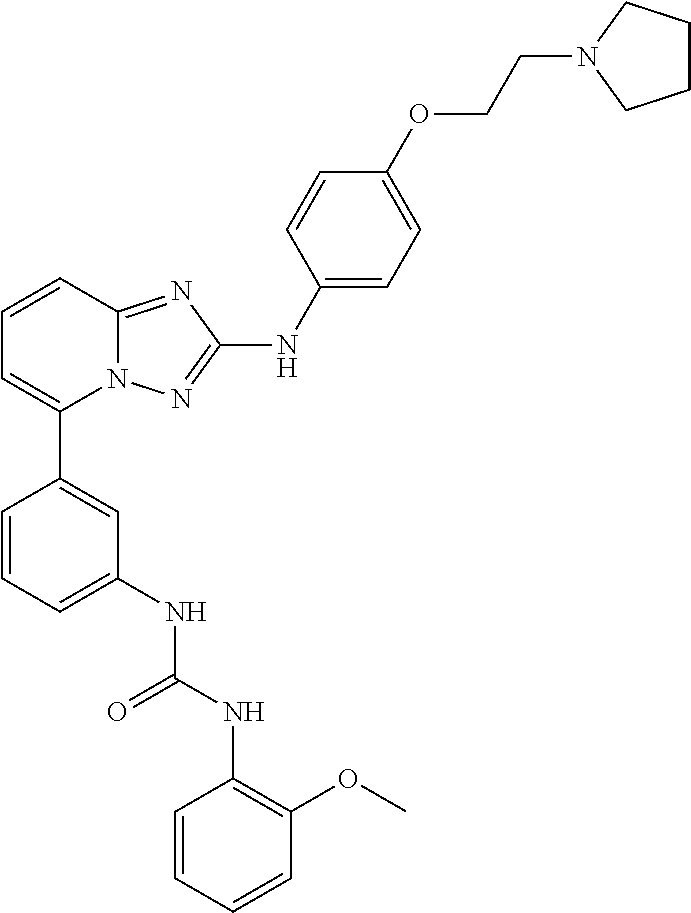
C1=CC2=NC(NC3=CC=C(OCCN4CCCC4)C=C3)=NN2C(C2=CC(NC(NC3=C(OC)C=CC=C3)=O)=CC=C2)=C1
